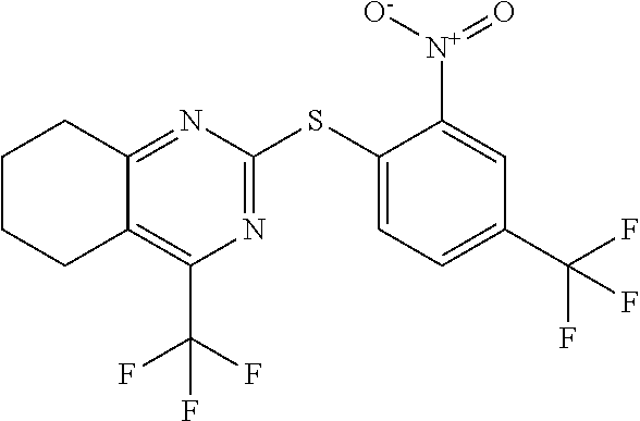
C1CCC2=C(C(F)(F)F)N=C(SC3=CC=C(C(F)(F)F)C=C3[N+](=O)[O-])N=C2C1
